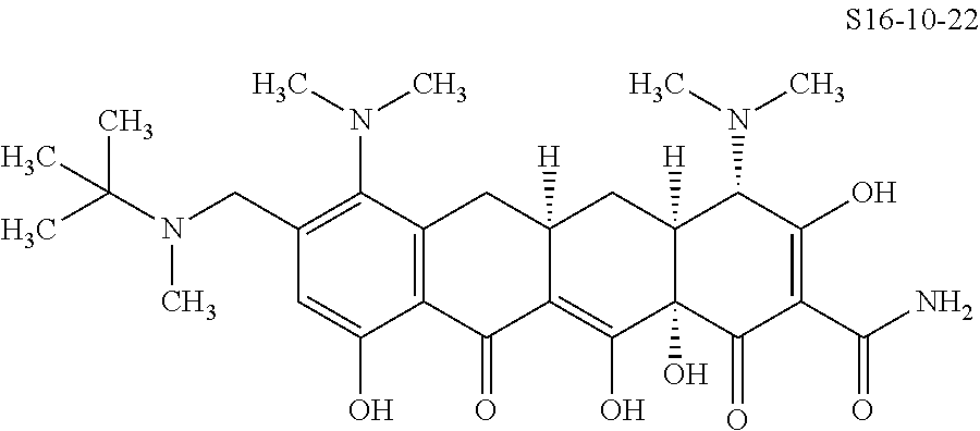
C1(CN(C)C(C)(C)C)=C(N(C)C)C2=C(C(O)=C1)C(=O)C1=C(O)C3(O)C([H])(CC1([H])C2)C(N(C)C)C(O)=C(C(N)=O)C3=O
